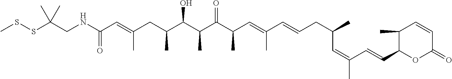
N(C(C=C(CC(C(C(C(C(C=C(C=CCC(C)C=C(C)C=CC1OC(=O)C=CC1C)C)C)=O)C)O)C)C)=O)CC(SSC)(C)C
